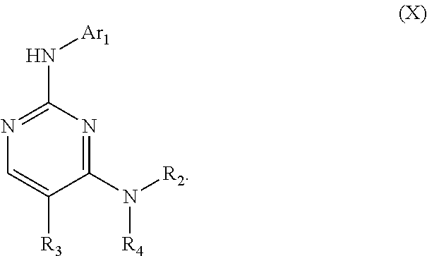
N1=C(N[Ar1])N=C(N([R4])[R2])C([R3])=C1
